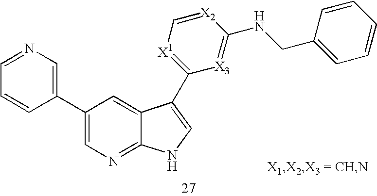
C1(C2=CN=CC=C2)=CN=C2C(=C1)C(C1=[X1]C=[X2]C(NCC3=CC=CC=C3)=[X3]1)=CN2
